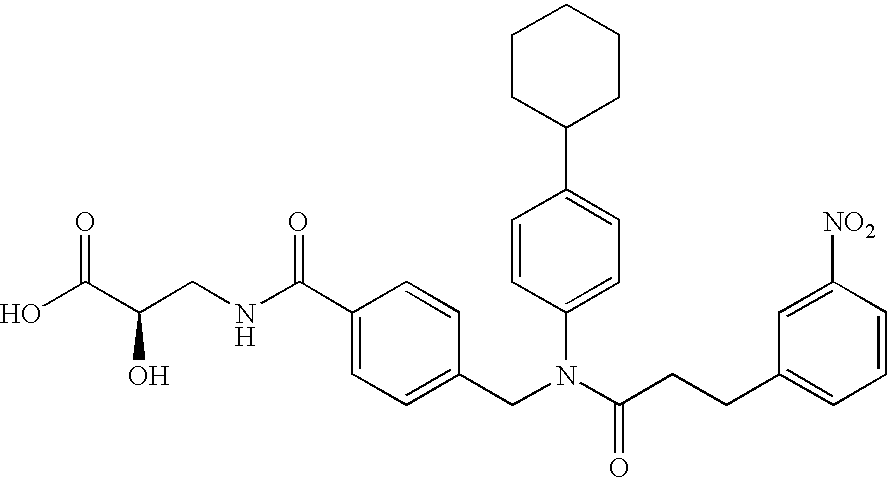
OC(C(CNC(C1=CC=C(CN(C(CCC2=CC=CC([NO2])=C2)=O)C2=CC=C(C3CCCCC3)C=C2)C=C1)=O)O)=O
